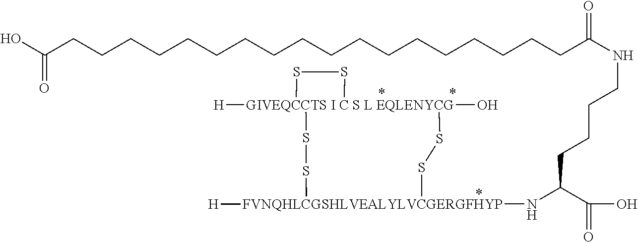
C(CCC(C(O)=O)N[FVNQHLCGSHLVEALYLVCGERGFHYP]1([H])SS[GIVEQCCTS I C S L EQLENYCG]2([H])(O)(SS1)SS2)CNC(CCCCCCCCCCCCCCCCCCC(O)=O)=O
